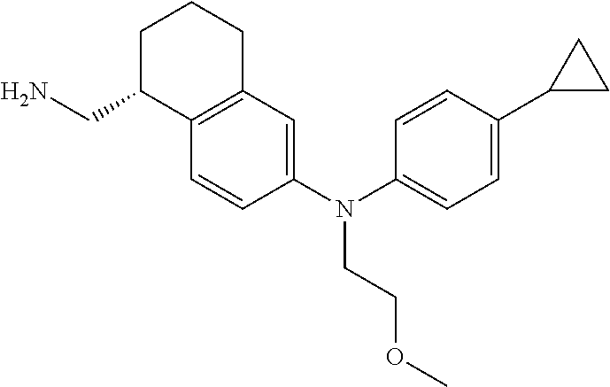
C12=C(C=CC(N(C3=CC=C(C4CC4)C=C3)CCOC)=C1)C(CN)CCC2
